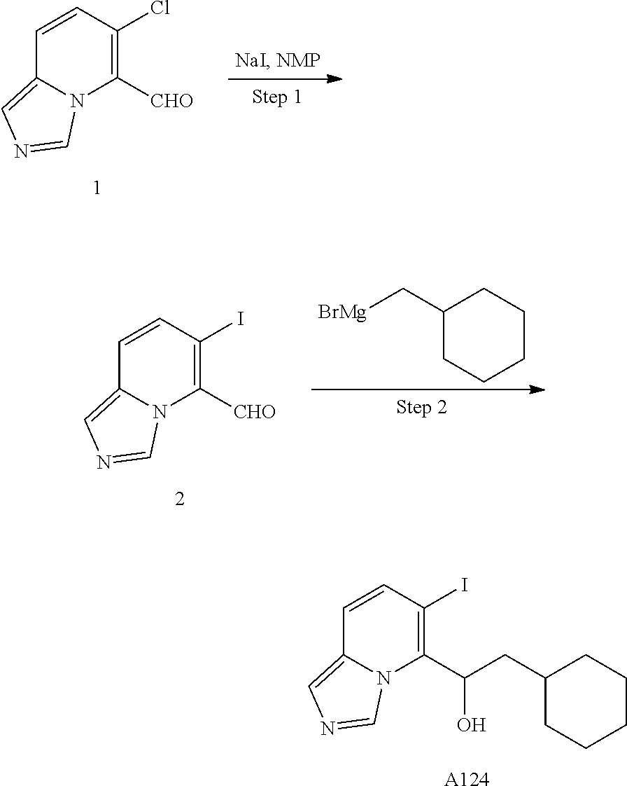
C1([CHO])=C(Cl)C=CC2=CN=CN12.C1([CHO])=C(I)C=CC2=CN=CN12.C1(C[BrMg])CCCCC1.C1(CC(C2=C(I)C=CC3=CN=CN23)O)CCCCC1.[A124]
